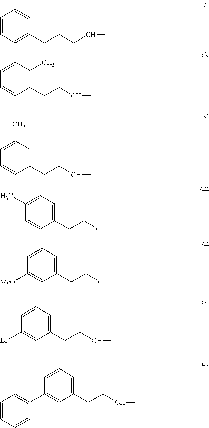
C1=CC=C(CCCCC)C=C1.C1=CC(C)=C(CCCC)C=C1.C1=C(C)C=C(CCCC)C=C1.C1(C)=CC=C(CCCC)C=C1.C1=CC=C(CCCC)C=C1[MeO].C1=CC=C(CCCC)C=C1Br.C1=CC=C(CCCC)C=C1C1=CC=CC=C1
